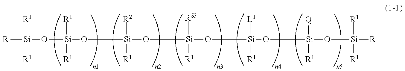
[R][Si]([R1])([R1])O[Si](O[Si](O[Si](O[Si]([R1])([L1])O[Si]([Q])([R1])O[Si]([R])([R1])[R1])([R1])[RSi])([R2])[R1])([R1])[R1]
